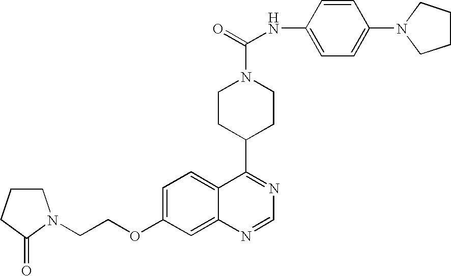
C1CCC(=O)N1CCOC1=CC=C2C(=C1)N=CN=C2C1CCN(C(=O)NC2=CC=C(N3CCCC3)C=C2)CC1
